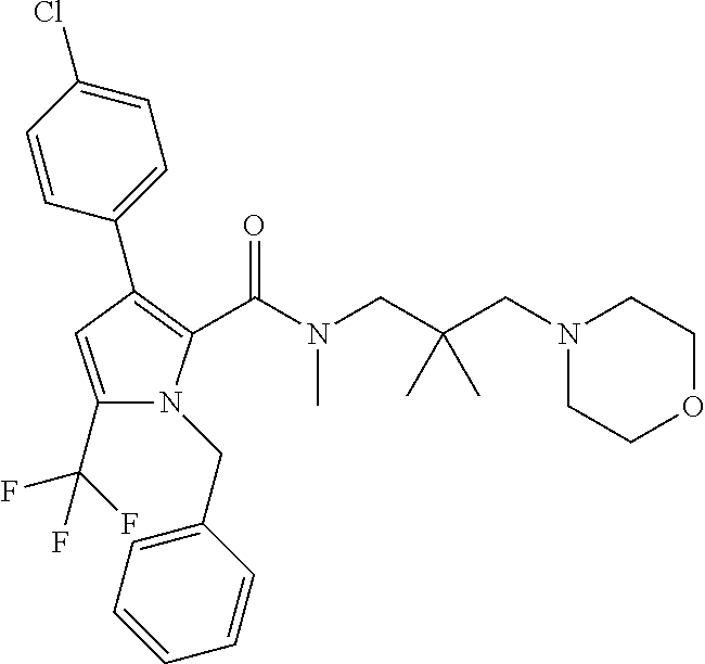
C1(C2=C(C(=O)N(CC(CN3CCOCC3)(C)C)C)N(CC3=CC=CC=C3)C(C(F)(F)F)=C2)=CC=C(Cl)C=C1
